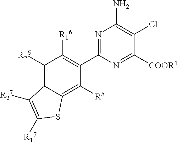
C1([R26])=C2C(=C([R5])C(C3=NC(N)=C(Cl)C([COOR1])=N3)=C1[R16])SC([R17])=C2[R27]
